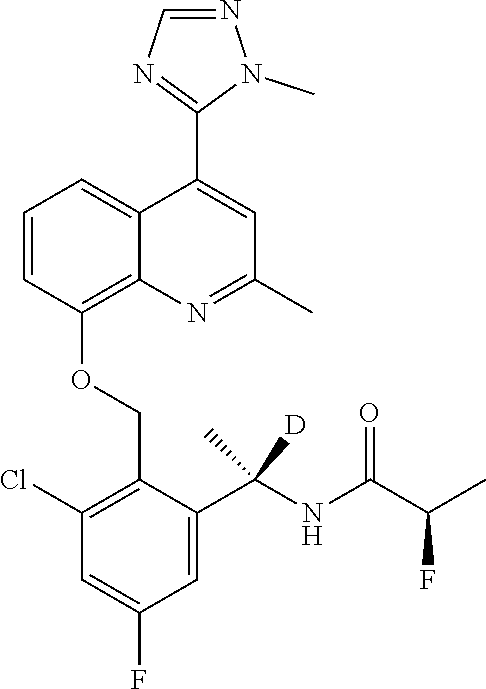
C1=CC(OCC2=C(Cl)C=C(F)C=C2C(NC(C(C)F)=O)([D])C)=C2C(=C1)C(C1=NC=NN1C)=CC(C)=N2
